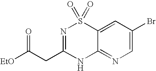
N1C2=NC=C(Br)C=C2S(=O)(=O)N=C1CC([EtO])=O
